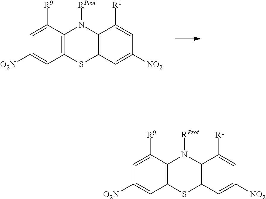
C1=C([R9])C2=C(C=C1[O2N])SC1=C(N2[RProt])C([R1])=CC([NO2])=C1.C1=C([R9])C2=C(C=C1[O2N])SC1=C(N2[RProt])C([R1])=CC([NO2])=C1
